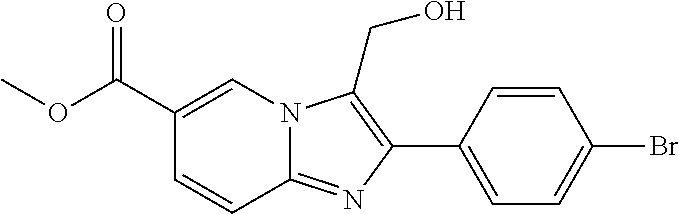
C1(C2=C(CO)N3C(=N2)C=CC(C(OC)=O)=C3)=CC=C(Br)C=C1
